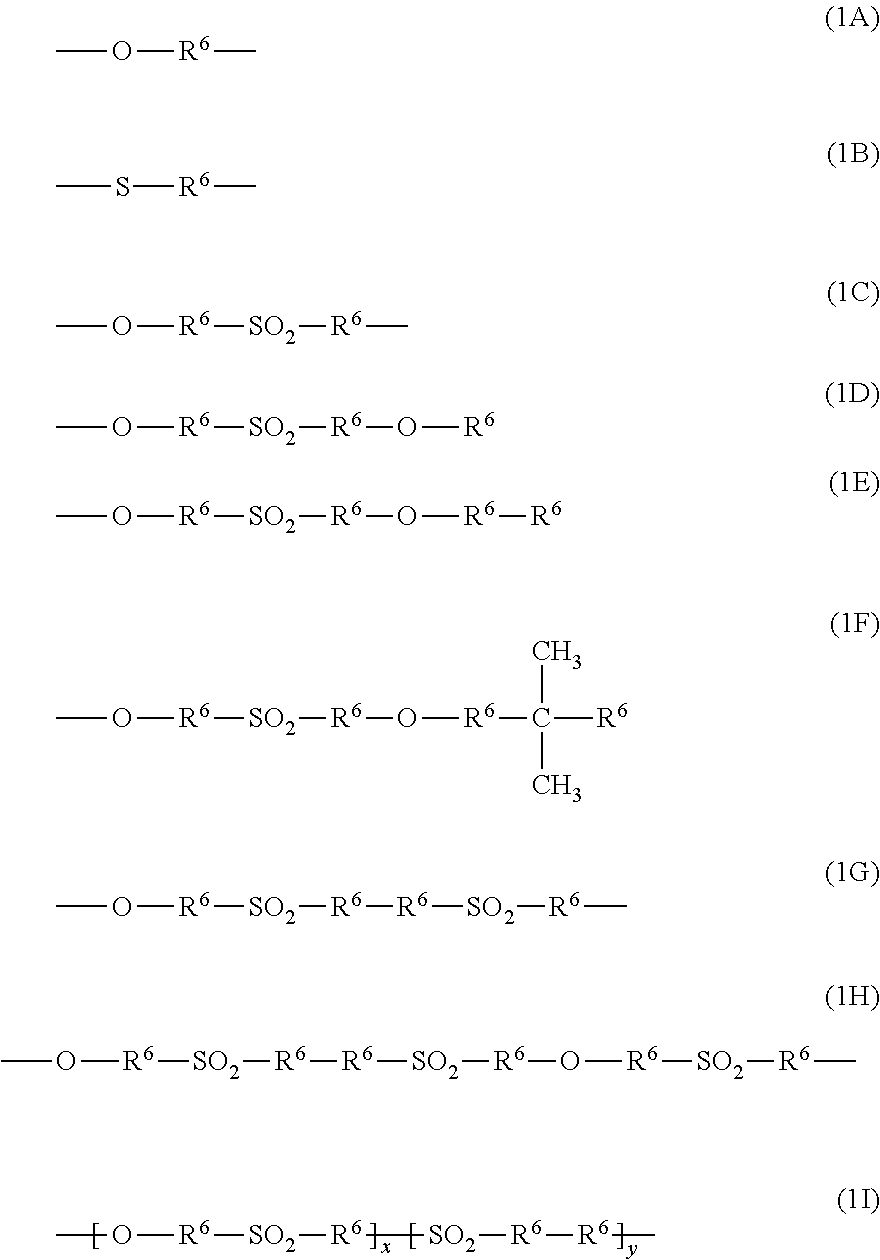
O([R6][SO2][R6][SO2][R6][R6]C)C.O([R6]C)C.S([R6]C)C.O([R6][SO2][R6]C)C.O([R6][SO2][R6]O[R6])C.O([R6][SO2][R6]O[R6][R6])C.O([R6][SO2][R6]O[R6]C([R6])(C)C)C.O([R6][SO2][R6][R6][SO2][R6]C)C.O([R6][SO2][R6][R6][SO2][R6]O[R6][SO2][R6]C)C
